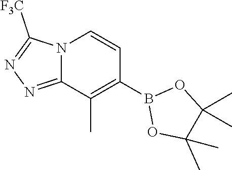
N12C(=NN=C1[F3C])C(C)=C(B1OC(C)(C)C(C)(C)O1)C=C2
